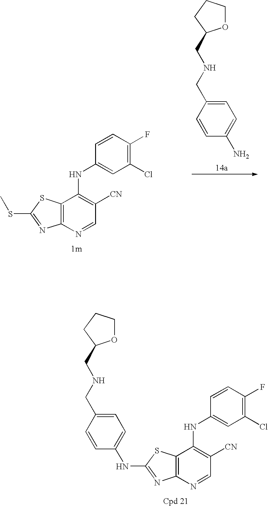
C12=C(N=CC([CN])=C1NC1=CC(Cl)=C(F)C=C1)N=C(SC)S2.C1=C(CNCC2OCCC2)C=CC(N)=C1.C12=C(N=CC([CN])=C1NC1=CC(Cl)=C(F)C=C1)N=C(NC1=CC=C(CNCC3OCCC3)C=C1)S2
